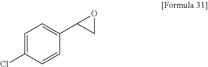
C1=C(Cl)C=CC(C2CO2)=C1
